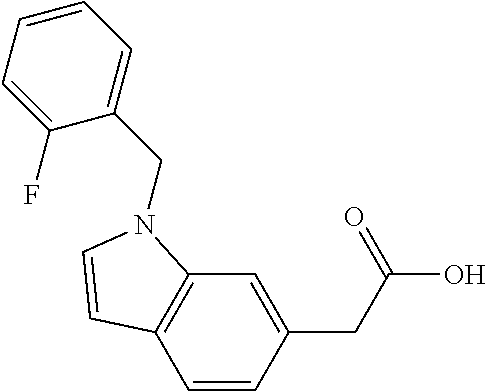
C1=CC(CC(O)=O)=CC2=C1C=CN2CC1=CC=CC=C1F
